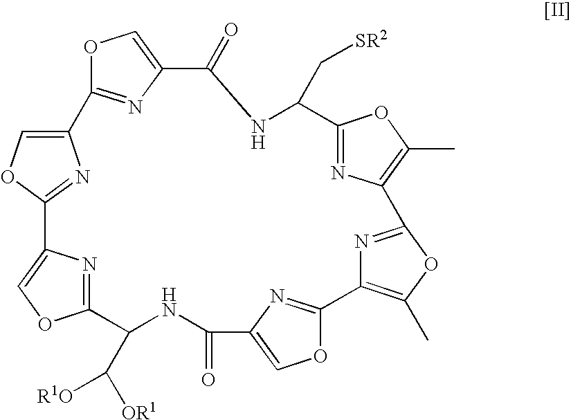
C12=COC(=N1)C1=COC(=N1)C1=COC(=N1)C(C([OR1])[R1O])NC(=O)C1=COC(=N1)C1=C(C)OC(=N1)C1=C(C)OC(=N1)C(C[SR2])NC2=O
